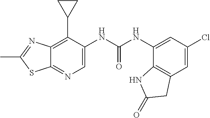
C12=C(C3CC3)C(NC(NC3=CC(Cl)=CC4=C3NC(=O)C4)=O)=CN=C1SC(C)=N2
